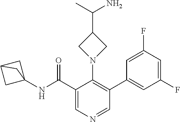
N1(C2=C(C3=CC(F)=CC(F)=C3)C=NC=C2C(NC23CC(C2)C3)=O)CC(C(C)N)C1
